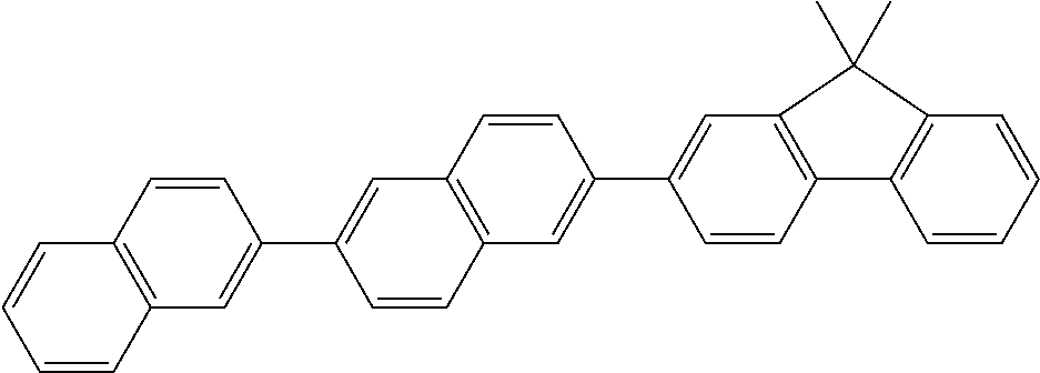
C1=CC2=C(C=C1C1=CC3=C(C=C1)C=C(C1=CC4=C(C=C1)C1=C(C4(C)C)C=CC=C1)C=C3)C=CC=C2
